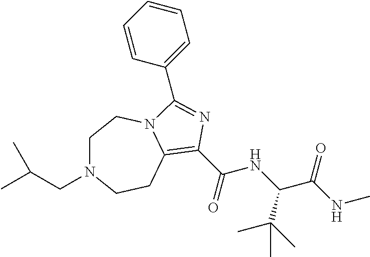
C1N(CC(C)C)CCC2=C(C(NC(C(NC)=O)C(C)(C)C)=O)N=C(C3=CC=CC=C3)N2C1
